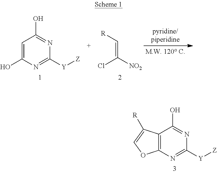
C1=C(O)N=C([Y][Z])N=C1O.C(=C([NO2])Cl)[R].C12=C(N=C([Y][Z])N=C1O)OC=C2[R]
